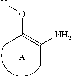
O(C(=C([NH2])C)C)[H].[A]
